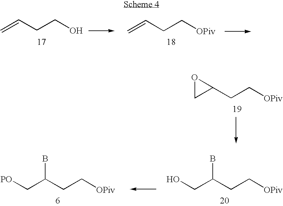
C=CCCO.C=CCC[OPiv].C1C(CC[OPiv])O1.[PO]CC(CC[OPiv])B.OCC(CC[OPiv])B
